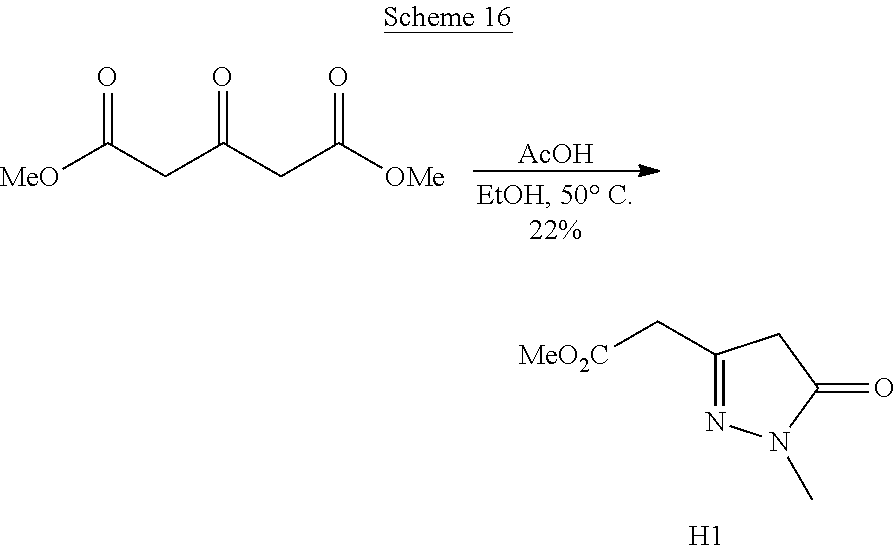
[AcOH].C(C([MeO])=O)C(CC([OMe])=O)=O.C1(C[MeO2C])=NN(C)C(=O)C1.[H1]
